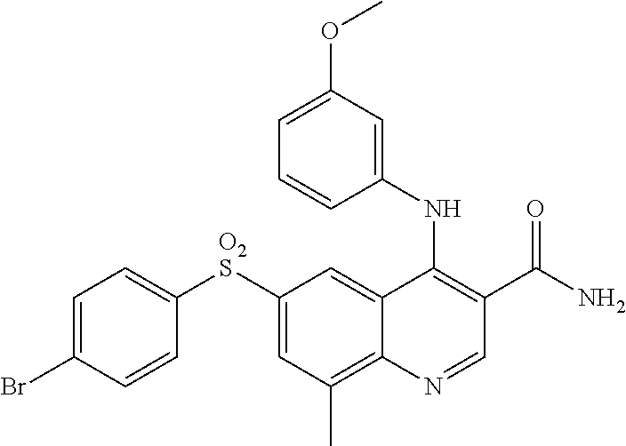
C1([O2S]C2=CC(C)=C3C(=C2)C(NC2=CC(OC)=CC=C2)=C(C(N)=O)C=N3)=CC=C(Br)C=C1
